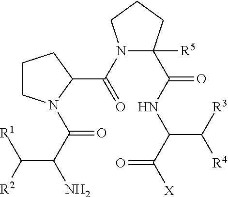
N1(C(=O)C2N(C(=O)C(C([R2])[R1])N)CCC2)C([R5])(C(NC(C([R4])[R3])C([X])=O)=O)CCC1
